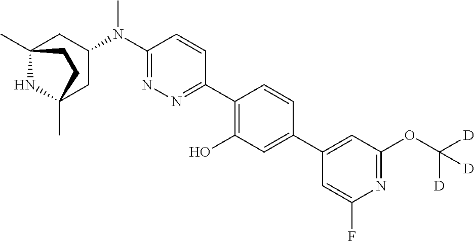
C12(C)NC(C)(CC(N(C3=NN=C(C4=C(O)C=C(C5=CC(OC([D])([D])[D])=NC(F)=C5)C=C4)C=C3)C)C1)CC2
